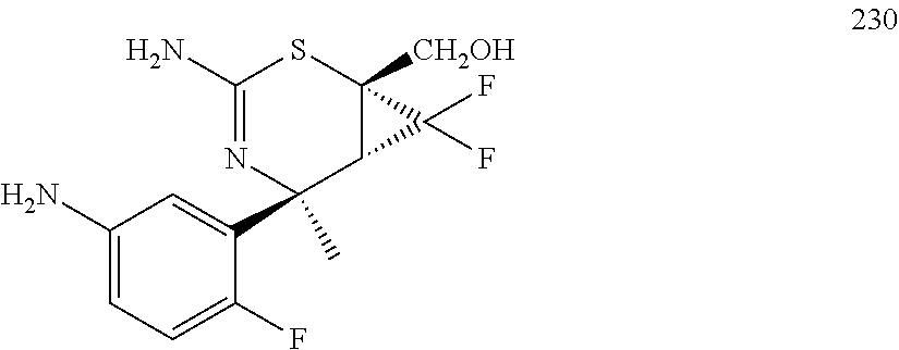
C1(N)=CC=C(F)C(C2(C)C3C([CH2OH])(SC(N)=N2)C3(F)F)=C1
